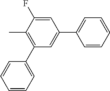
C1(C)=C(C2=CC=CC=C2)C=C(C2=CC=CC=C2)C=C1F
